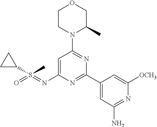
C1(S(C)(=NC2=CC(N3C(C)COCC3)=NC(C3=CC(N)=NC([OCH3])=C3)=N2)=O)CC1
